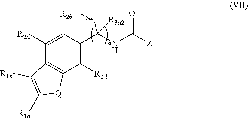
C1([R2a])=C([R2b])C(C(NC([Z])=O)([R3a1])[R3a2])=C([R2d])C2=C1C([R1b])=C([R1a])[Q1]2
